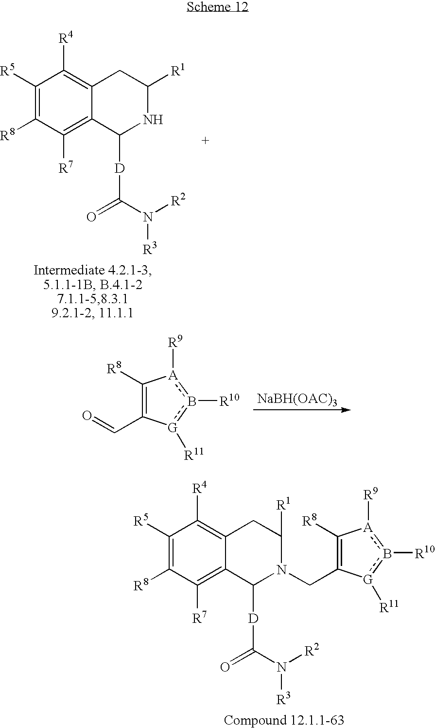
C1([R5])=C([R8])C([R7])=C2C(=C1[R4])CC([R1])NC2[D]C(=O)N([R2])[R3].C1([R8])=C(C=O)[G]([R11])b([R10])[A]1[R9].C1([R5])=C([R8])C([R7])=C2C(=C1[R4])CC([R1])N(CC1=C([R8])[A]([R9])b([R10])[G]1[R11])C2[D]C(=O)N([R2])[R3]
